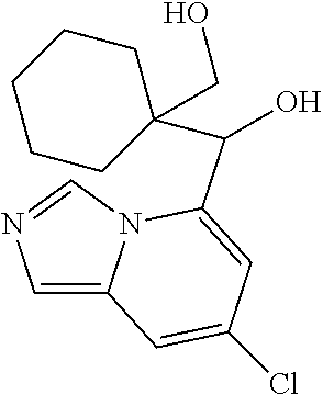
C1=C2N(C=N1)C(C(O)C1(CO)CCCCC1)=CC(Cl)=C2
